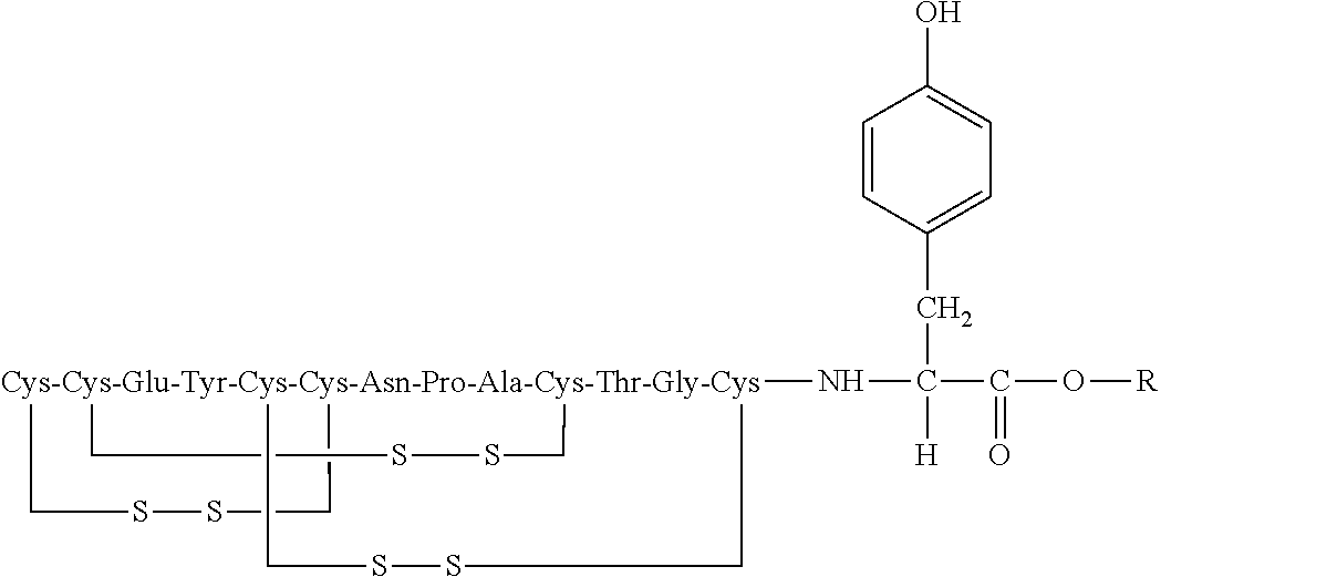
[Cys-Cys-Glu-Tyr-Cys-Cys-Asn-Pro-Ala-Cys-Thr-Gly-Cys]123(NC([H])(CC4=CC=C(O)C=C4)C(=O)O[R])(CSSC1)(CSSC2)CSSC3
